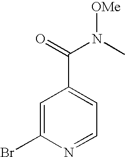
BrC1=CC(C(N(C)[OMe])=O)=CC=N1
